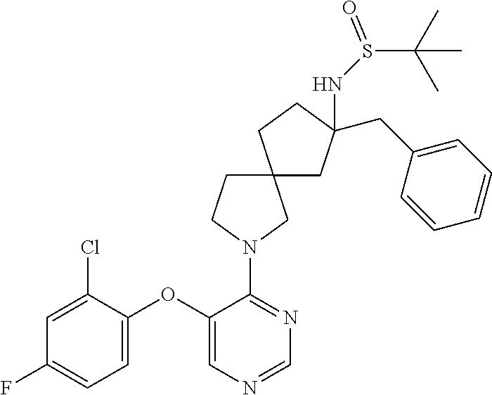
C1=NC=C(OC2=CC=C(F)C=C2Cl)C(N2CC3(CC2)CCC(NS(C(C)(C)C)=O)(CC2=CC=CC=C2)C3)=N1
